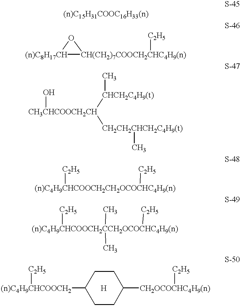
[(n)C8H17CH]1O[CH(CH2)7COOCH2CHC4H9(n)]1[C2H5].[CH3CHCOOCH2CH](O)([CHCH2C4H9(t)]C)[CH2CH2CHCH2C4H9(t)]C.[(n)C4H9CHCOOCH2CCH2OCOCHC4H9(n)]([C2H5])(C)(C)[C2H5].[(n)C4H9CHCOOCH2CH2OCOCHC4H9(n)]([C2H5])[C2H5].[(n)C4H9CHCOOCH2](C1CCC([CH2OCOCHC4H9(n)][C2H5])CC1)[C2H5].[H]
